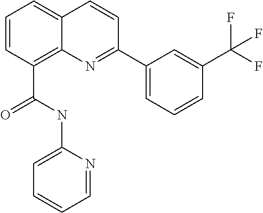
C(C1=C2C(=CC=C1)C=CC(C1=CC=CC(C(F)(F)F)=C1)=N2)(NC1=CC=CC=N1)=O
